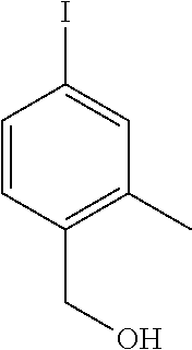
C1=CC(CO)=C(C)C=C1I
